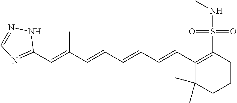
C1(C=C(C=CC=C(C=CC2=C(S(=O)(=O)NC)CCCC2(C)C)C)C)=NC=NN1
